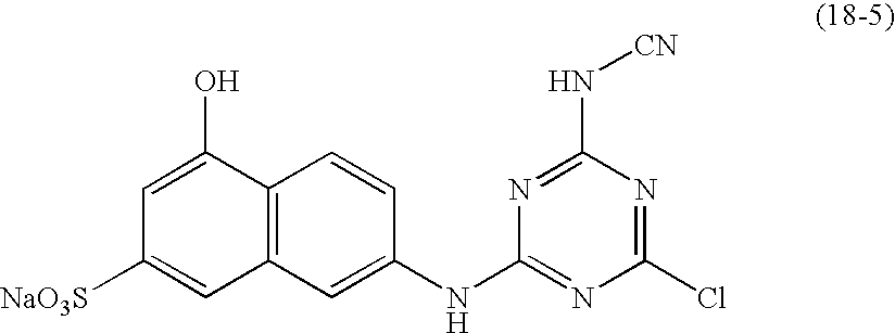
C1=C(O)C2=C(C=C1[NaO3S])C=C(NC1=NC(Cl)=NC(N[CN])=N1)C=C2
